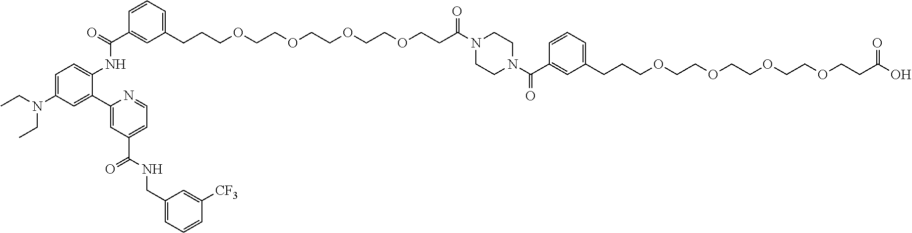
C1=C(N(CC)CC)C=C(C2=CC(C(=O)NCC3=CC=CC([CF3])=C3)=CC=N2)C(NC(=O)C2=CC(CCCOCCOCCOCCOCCC(N3CCN(C(C4=CC(CCCOCCOCCOCCOCCC(O)=O)=CC=C4)=O)CC3)=O)=CC=C2)=C1
